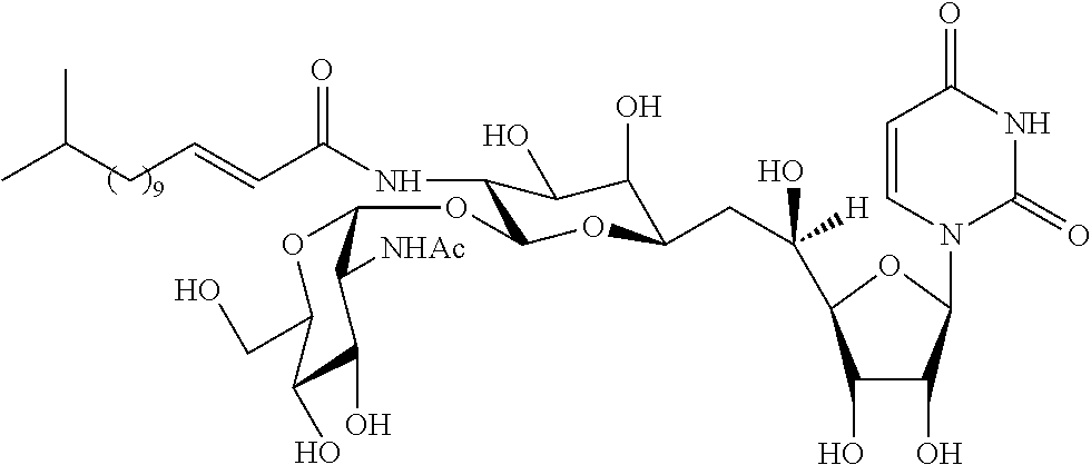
C1(O)C(O)C(N2C(=O)NC(=O)C=C2)OC1C(CC1OC(OC2C([NHAc])C(O)C(O)C(CO)O2)C(NC(C=CCC(C)C)=O)C(O)C1O)(O)[H]
